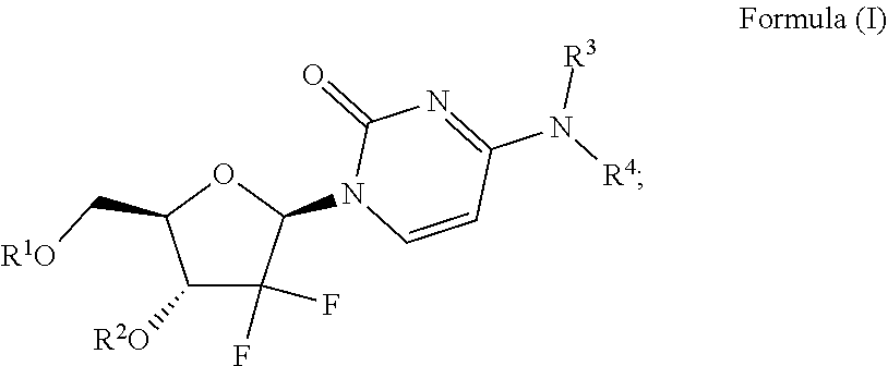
C1([R2O])C(F)(F)C(N2C=CC(N([R4])[R3])=NC2=O)OC1C[R1O]
